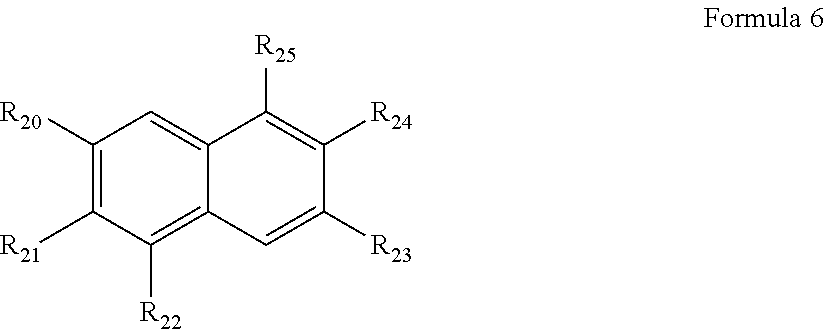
C1([R20])=C([R21])C([R22])=C2C(=C1)C([R25])=C([R24])C([R23])=C2
